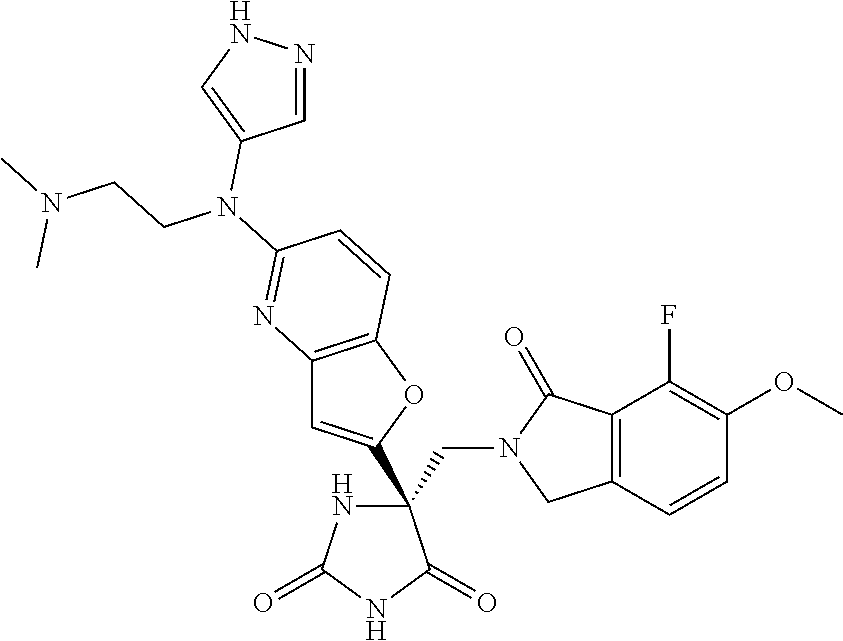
C(C1(C2=CC3=C(O2)C=CC(N(CCN(C)C)C2=CNN=C2)=N3)NC(=O)NC1=O)N1CC2=C(C1=O)C(F)=C(OC)C=C2
